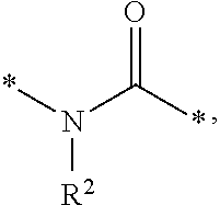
N(C(*)=O)(*)[R2]
